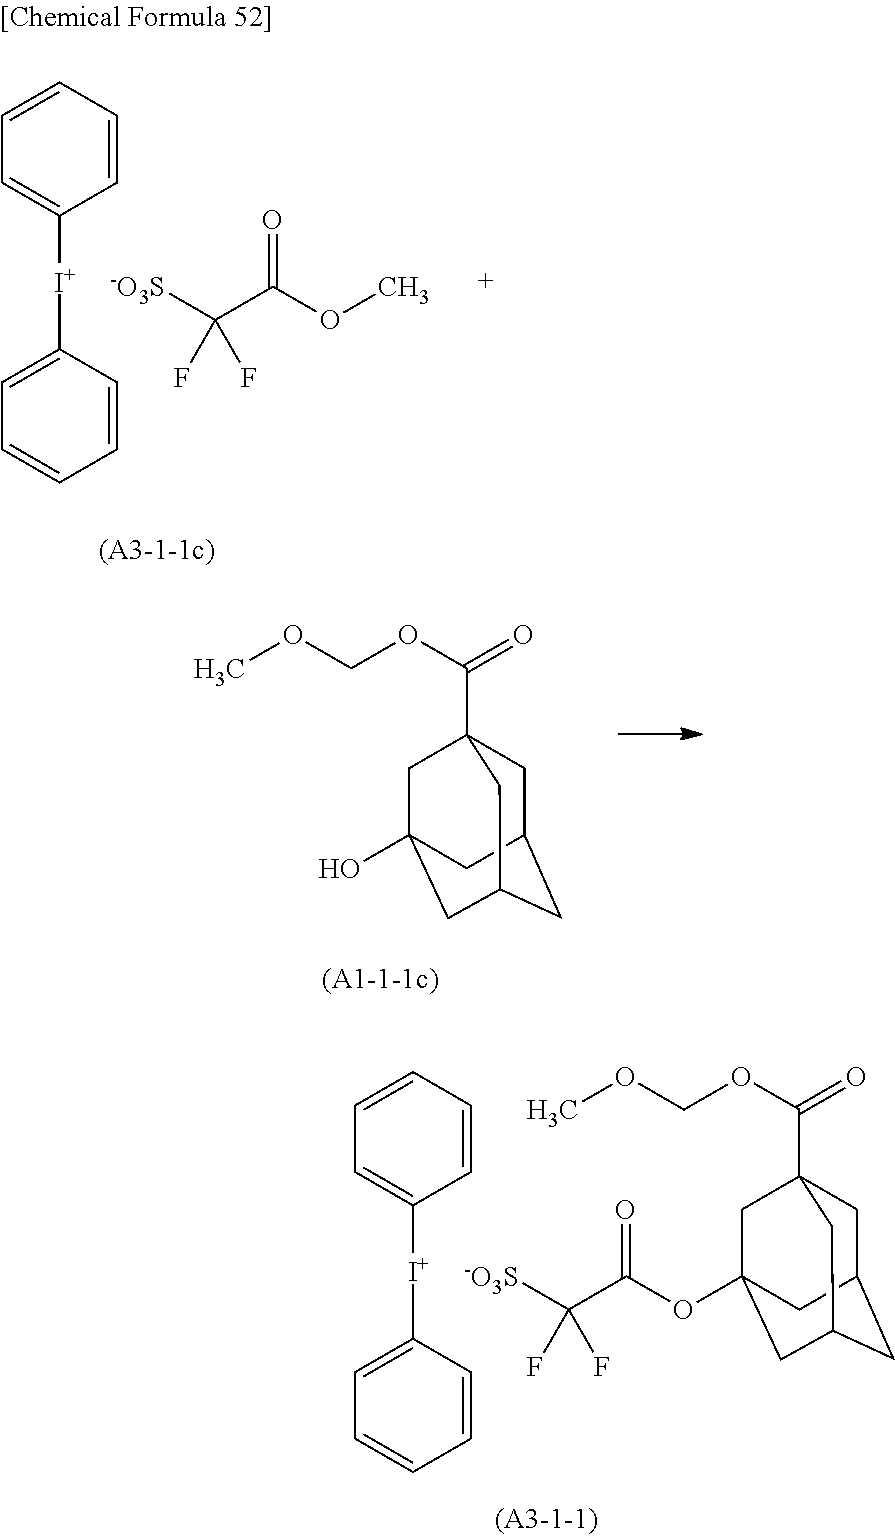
[-O3S]C(C(OC)=O)(F)F.C1=CC=CC([I+]C2=CC=CC=C2)=C1.COCOC(=O)C12CC3CC(CC(O)(C1)C3)C2.C1=CC=CC([I+]C2=CC=CC=C2)=C1.[-O3S]C(C(OC12CC3(C(OCOC)=O)CC(CC(C1)C3)C2)=O)(F)F
